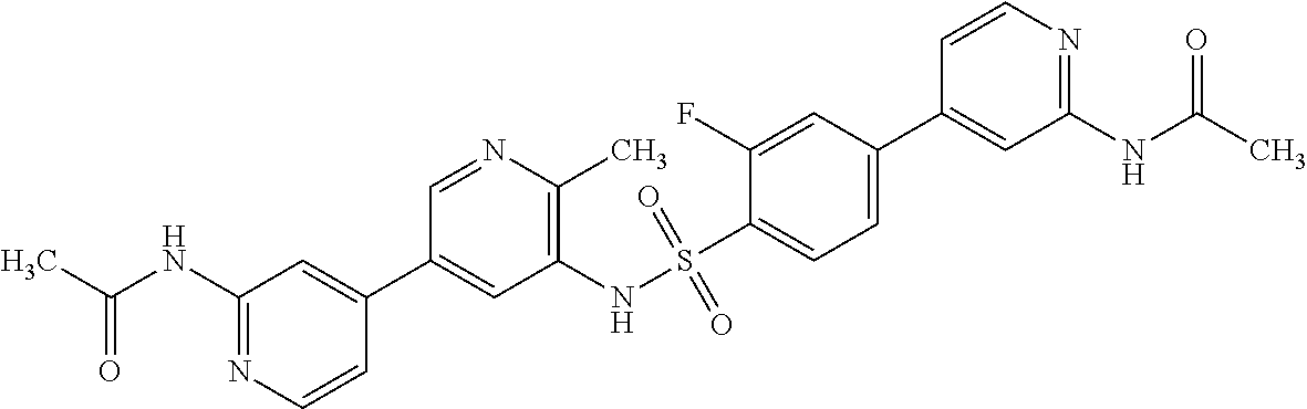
CC(NC1=NC=CC(C2=CC(NS(C3=CC=C(C4=CC(NC(C)=O)=NC=C4)C=C3F)(=O)=O)=C(C)N=C2)=C1)=O
